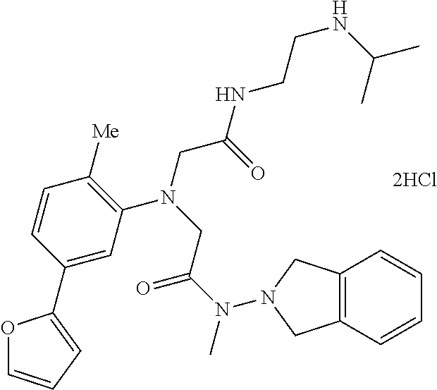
C1=CC(C2=CC=CO2)=CC(N(CC(N(C)N2CC3=C(C=CC=C3)C2)=O)CC(NCCNC(C)C)=O)=C1[Me]
